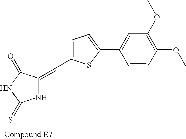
N1C(=CC2=CC=C(C3=CC(OC)=C(OC)C=C3)S2)C(=O)NC1=S
